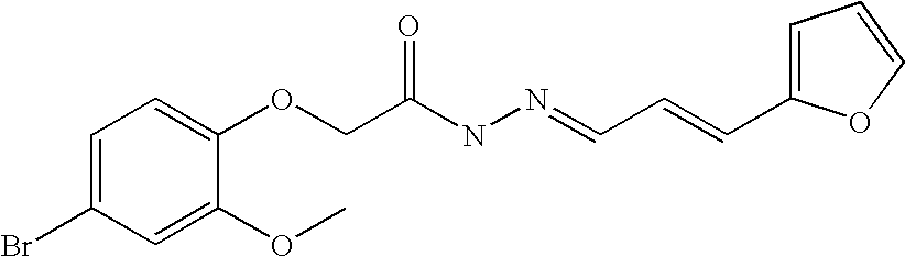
C1=C(Br)C=C(OC)C(OCC(NN=CC=CC2=CC=CO2)=O)=C1
